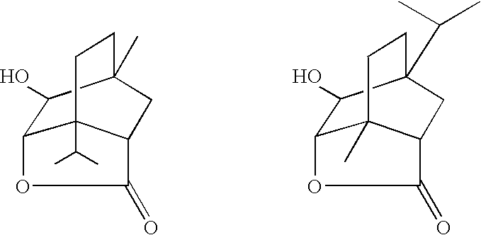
C12C(O)C3(C)CCC1(C(C)C)C(C3)C(=O)O2.C12C(O)C3(C(C)C)CCC1(C)C(C3)C(=O)O2
